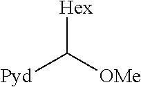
[Hex]C([OMe])[Pyd]
